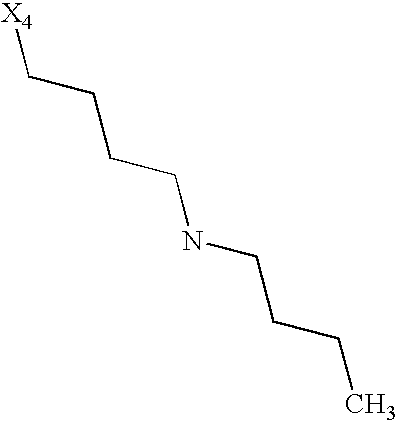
[X4]CCCCNCCCC
